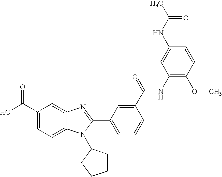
C1(C(O)=O)=CC=C2C(=C1)N=C(C1=CC=CC(C(=O)NC3=C(OC)C=CC(NC(C)=O)=C3)=C1)N2C1CCCC1
